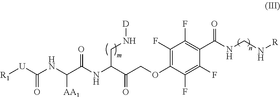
C1(F)=C(OCC(C(NC(C(NC([U][R1])=O)[AA1])=O)CN[D])=O)C(F)=C(F)C(C(NCN[R])=O)=C1F
